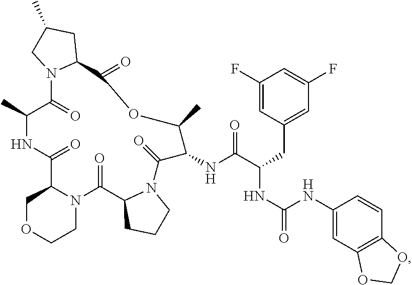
N12C(C(=O)NC(C)C(=O)N3C(C(=O)OC(C)C(NC(C(NC(NC4=CC5=C(C=C4)OCO5)=O)CC4=CC(F)=CC(F)=C4)=O)C(=O)N4C(C1=O)CCC4)CC(C)C3)COCC2
